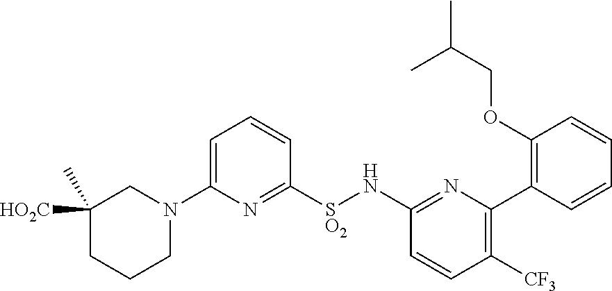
C1([HO2C])(C)CCCN(C2=CC=CC([SO2]NC3=NC(C4=C(OCC(C)C)C=CC=C4)=C([CF3])C=C3)=N2)C1
